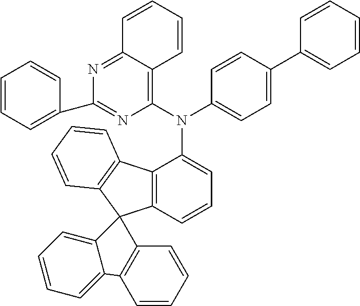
C12=C(C=CC=C1N(C1=CC=C(C3=CC=CC=C3)C=C1)C1=C3C(=NC(C4=CC=CC=C4)=N1)C=CC=C3)C1(C3=C2C=CC=C3)C2=C(C3=CC=CC=C13)C=CC=C2
